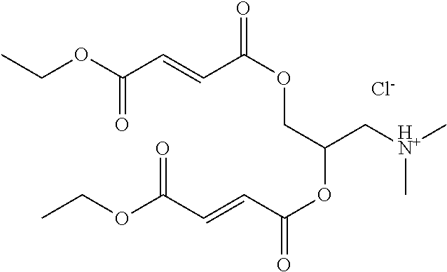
C(OC(C=CC(OCC(OC(=O)C=CC(OCC)=O)C[HN+](C)C)=O)=O)C.[Cl-]
